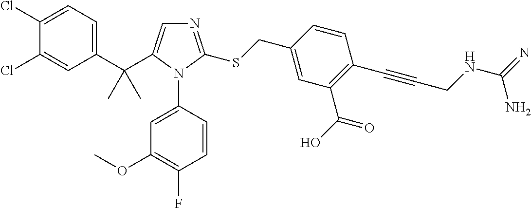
C1(C(C)(C)C2=CN=C(SCC3=CC(C(O)=O)=C(C#CCNC(=N)N)C=C3)N2C2=CC(OC)=C(F)C=C2)=CC=C(Cl)C(Cl)=C1
